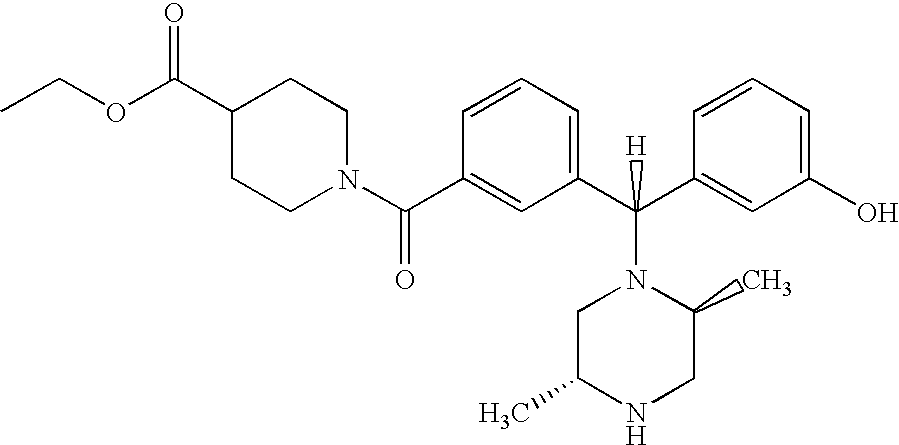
C1(C(N2CCC(C(OCC)=O)CC2)=O)=CC(C(C2=CC(O)=CC=C2)(N2CC(C)NCC2C)[H])=CC=C1
